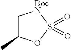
S1(=O)(=O)OC(C)C[BocN]1
